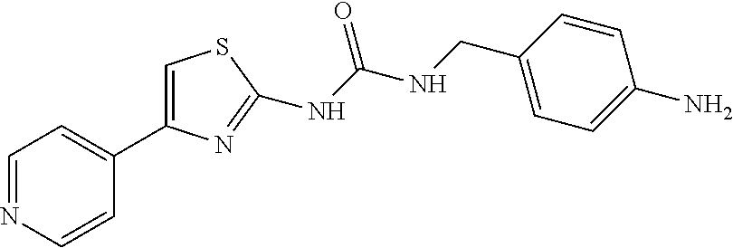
C1=NC=CC(C2=CSC(NC(NCC3=CC=C(N)C=C3)=O)=N2)=C1
